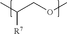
CC(COC)[R7]
